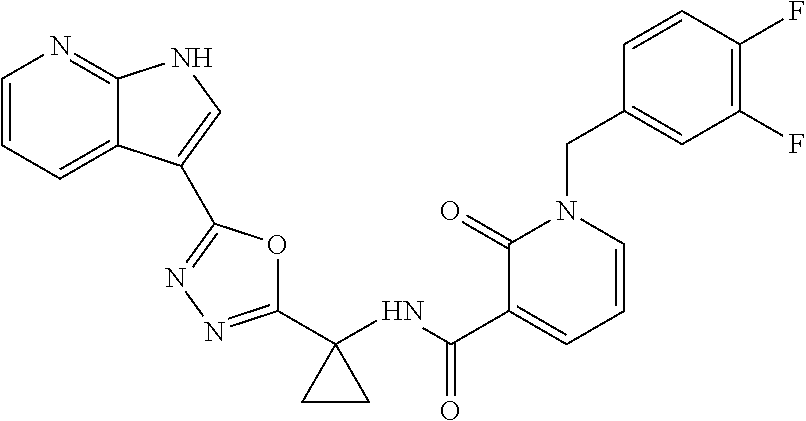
C1=CC=C2C(=N1)NC=C2C1=NN=C(C2(NC(C3=CC=CN(CC4=CC(F)=C(F)C=C4)C3=O)=O)CC2)O1
